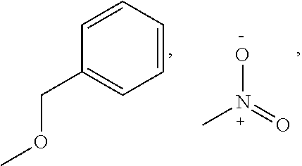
C1=CC=CC(COC)=C1.ON(=O)C
